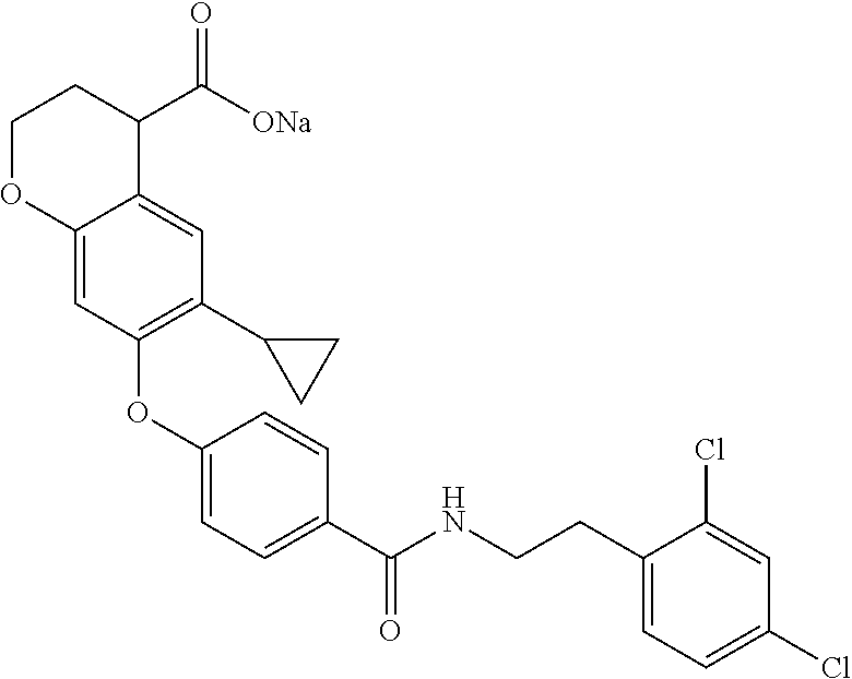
C1(OC2=C(C3CC3)C=C3C(=C2)OCCC3C([ONa])=O)=CC=C(C(NCCC2=CC=C(Cl)C=C2Cl)=O)C=C1
